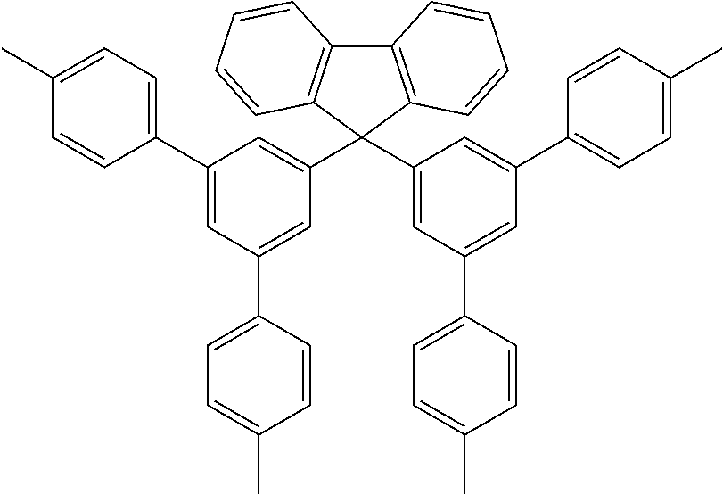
C12=C(C(C3=CC(C4=CC=C(C)C=C4)=CC(C4=CC=C(C)C=C4)=C3)(C3=CC(C4=CC=C(C)C=C4)=CC(C4=CC=C(C)C=C4)=C3)C3=C1C=CC=C3)C=CC=C2
